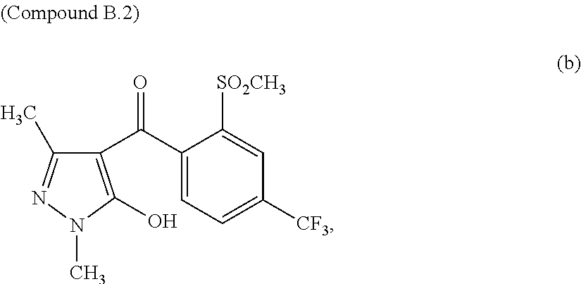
C1(C(C2=CC=C([CF3])C=C2[SO2CH3])=O)=C(O)N(C)N=C1C
